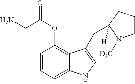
C1=CC=C2C(=C1OC(CN)=O)C(CC1([H])CCCN1[D3C])=CN2
